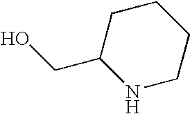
C1C(CO)NCCC1
